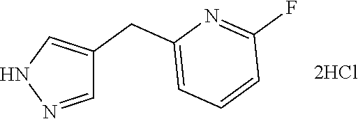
N1N=CC(CC2=CC=CC(F)=N2)=C1
